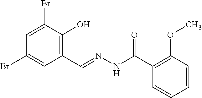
C1=C(Br)C(O)=C(C=NNC(C2=C(OC)C=CC=C2)=O)C=C1Br
